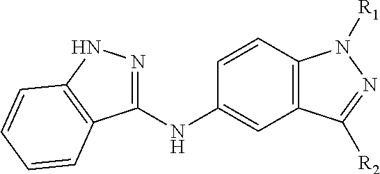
C12=C(C=CC(NC3=NNC4=C3C=CC=C4)=C1)N([R1])N=C2[R2]
